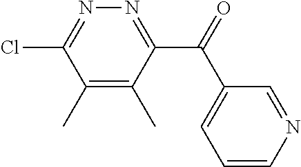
C1(C)=C(C)C(C(=O)C2=CC=CN=C2)=NN=C1Cl
